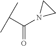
C(C(C)C)(N1CC1)=O
